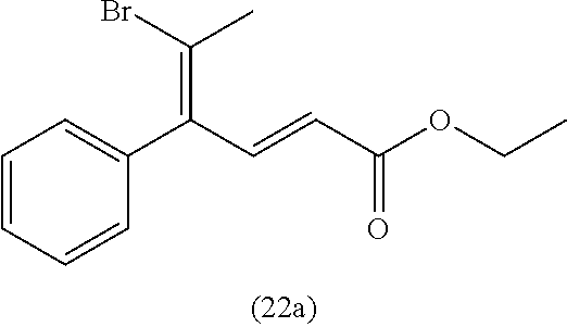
C(=C(C=CC(OCC)=O)C1=CC=CC=C1)(Br)C
